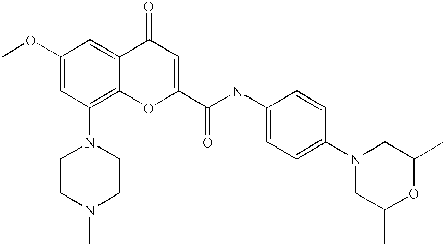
C1(OC)=CC(N2CCN(C)CC2)=C2C(=C1)C(=O)C=C(C(NC1=CC=C(N3CC(C)OC(C)C3)C=C1)=O)O2
